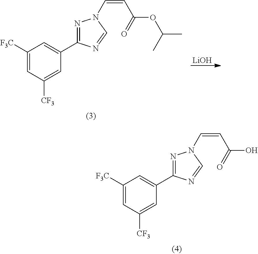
C1([F3C])=CC([CF3])=CC(C2=NN(C=CC(O)=O)C=N2)=C1.C1([F3C])=CC([CF3])=CC(C2=NN(C=CC(OC(C)C)=O)C=N2)=C1.[LiOH]
